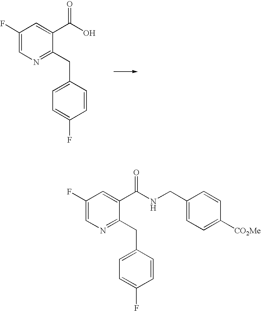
C1(F)=CN=C(CC2=CC=C(F)C=C2)C(C(O)=O)=C1.C1(F)=CN=C(CC2=CC=C(F)C=C2)C(C(NCC2=CC=C([CO2Me])C=C2)=O)=C1
